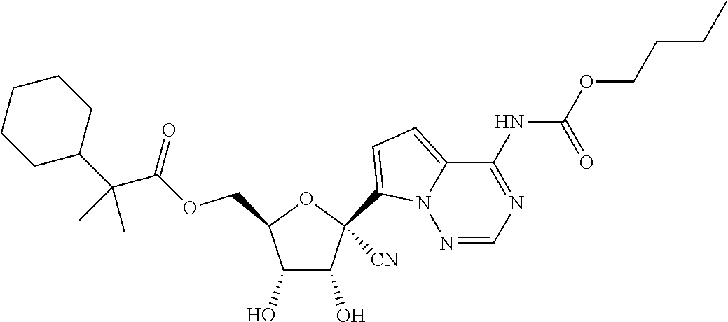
C1(O)C(O)C(COC(=O)C(C2CCCCC2)(C)C)OC1(C1=CC=C2N1N=CN=C2NC(=O)OCCCC)[CN]
